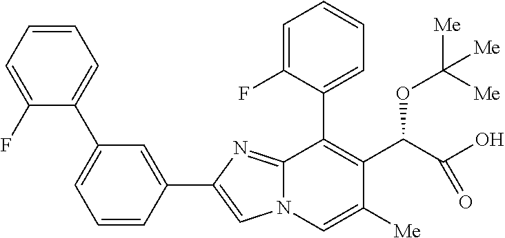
C1=CC(C2=CN3C(=N2)C(C2=CC=CC=C2F)=C(C(C(O)=O)OC([Me])([Me])[Me])C([Me])=C3)=CC(C2=CC=CC=C2F)=C1
